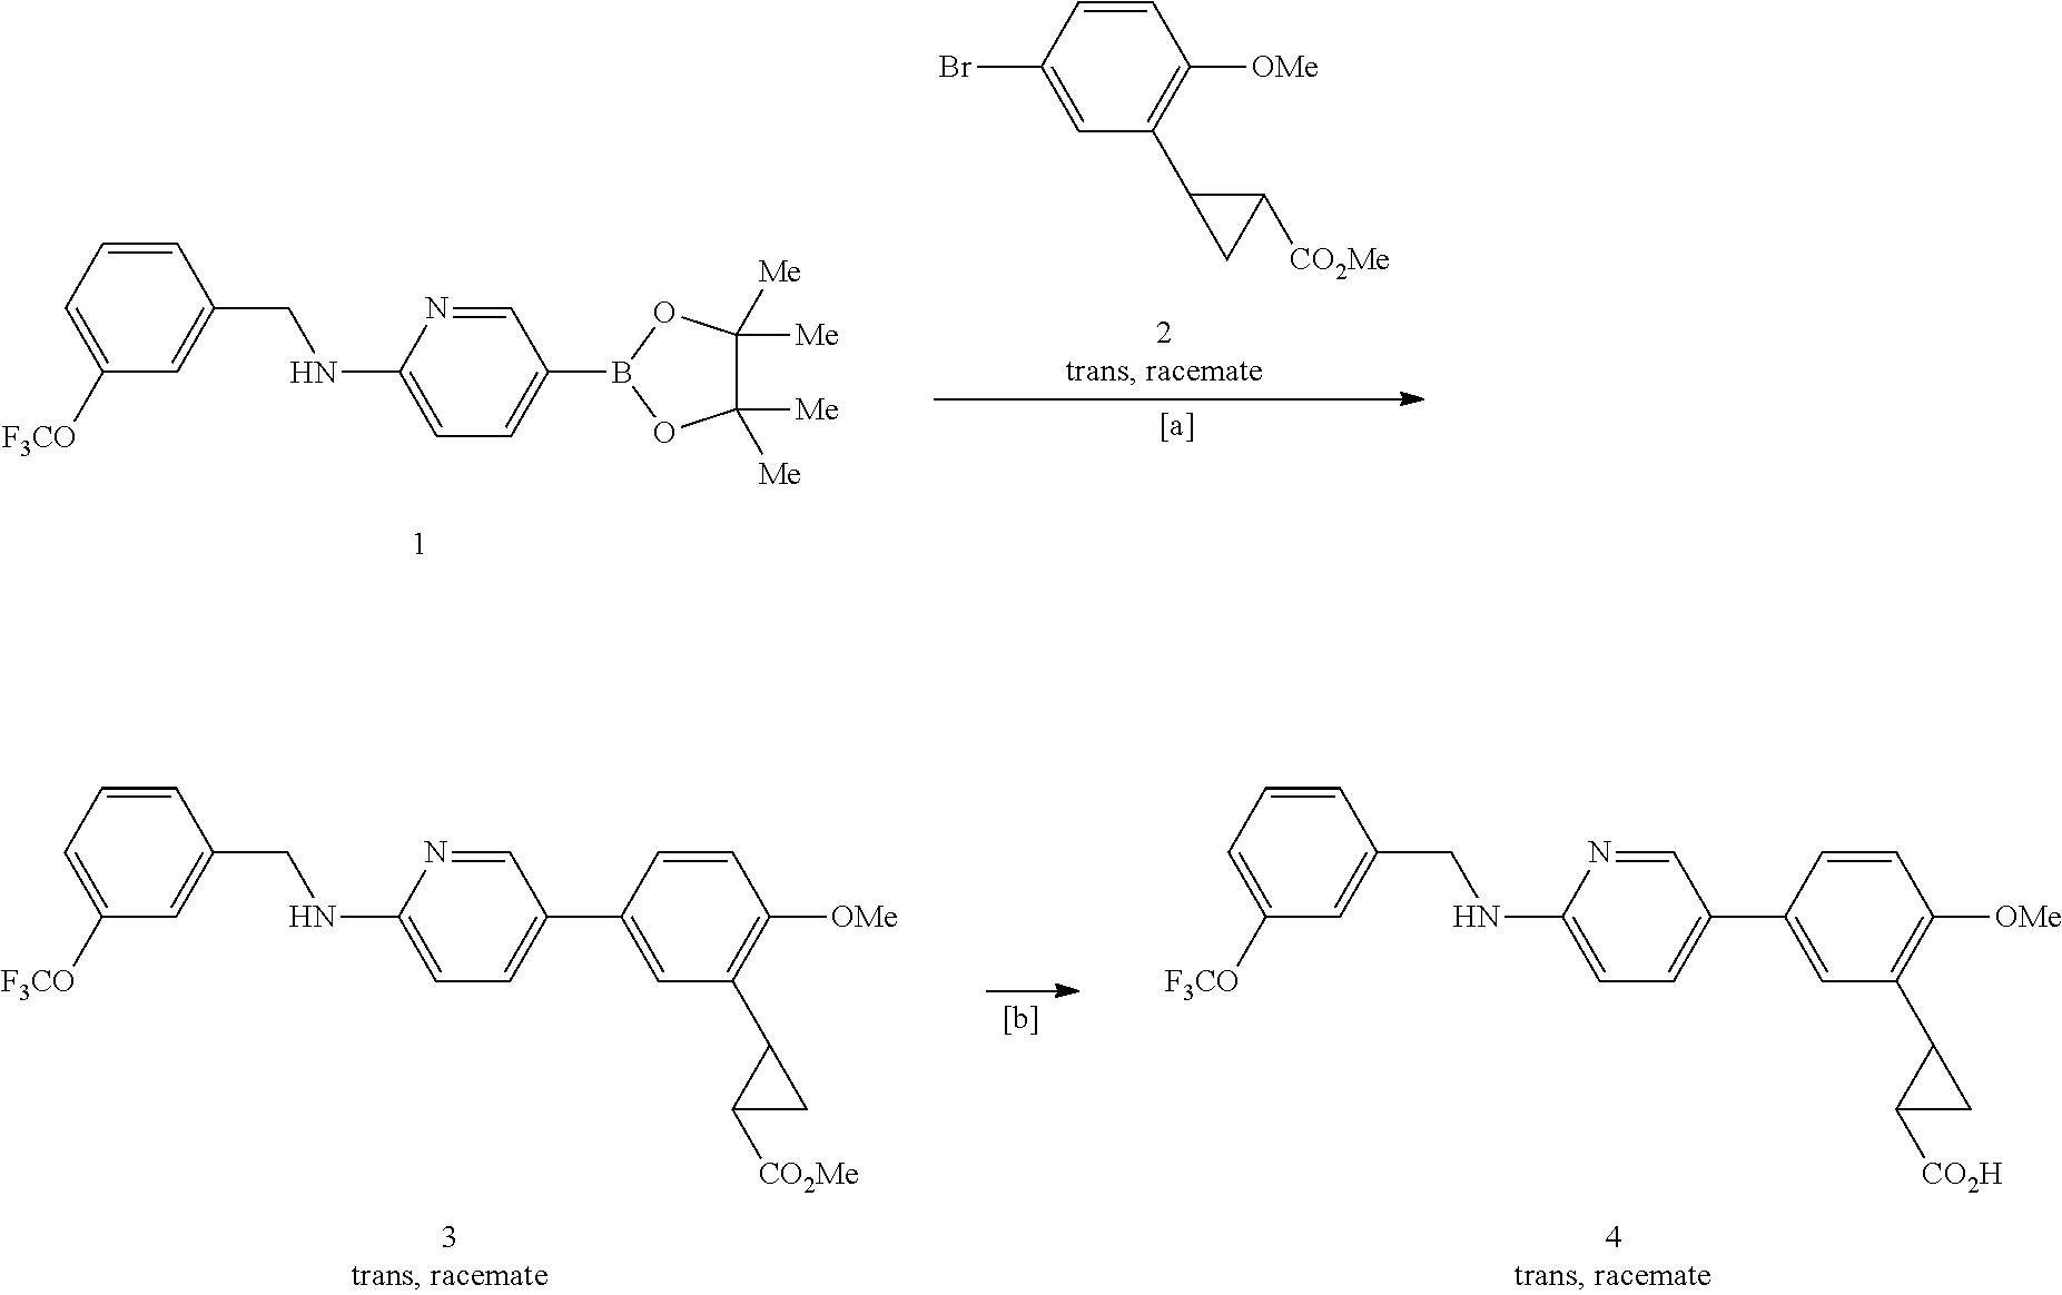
C1=CC=C([F3CO])C=C1CNC1=CC=C(B2OC([Me])([Me])C([Me])([Me])O2)C=N1.C1=CC(Br)=CC(C2CC2[CO2Me])=C1[OMe].C1=CC=C([F3CO])C=C1CNC1=CC=C(C2=CC(C3C([CO2Me])C3)=C([OMe])C=C2)C=N1.C1=CC=C([F3CO])C=C1CNC1=CC=C(C2=CC(C3C([CO2H])C3)=C([OMe])C=C2)C=N1
